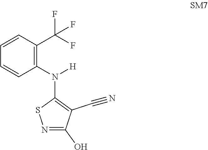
C1=CC(N([H])C2=C(C#N)C(O)=NS2)=C(C(F)(F)F)C=C1
